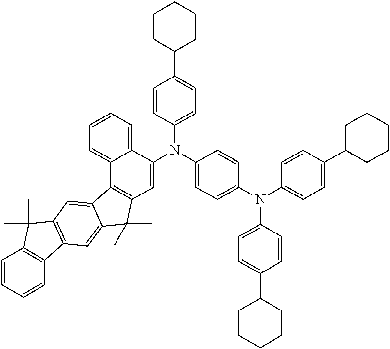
C1=CC(N(C2=CC=C(N(C3=CC=C(C4CCCCC4)C=C3)C3=CC=C(C4CCCCC4)C=C3)C=C2)C2=CC3=C(C4=CC=CC=C24)C2=CC4=C(C=C2C3(C)C)C2=C(C4(C)C)C=CC=C2)=CC=C1C1CCCCC1
